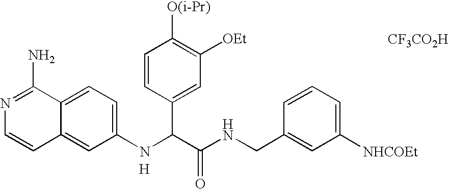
N1=C(N)C2=CC=C(NC(C(NCC3=CC([NHCOEt])=CC=C3)=O)C3=CC([OEt])=C([O(i-Pr)])C=C3)C=C2C=C1.[H].[CF3CO2H]
